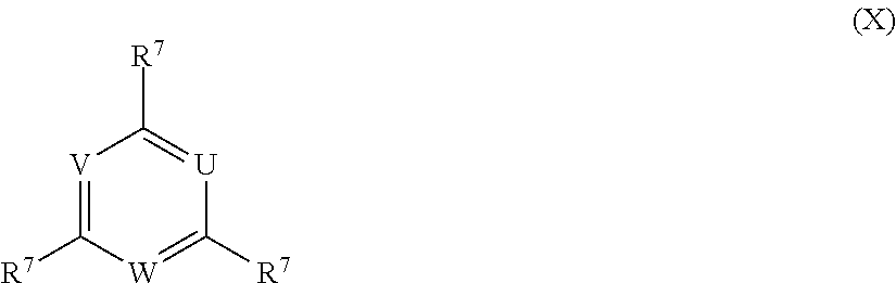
[V]1=C([R7])[W]=C([R7])[U]=C1[R7]
